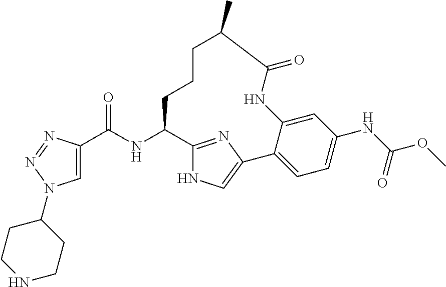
C1=C(C(NC2C3=NC(=CN3)C3=CC=C(NC(OC)=O)C=C3NC(=O)C(C)CCC2)=O)N=NN1C1CCNCC1
